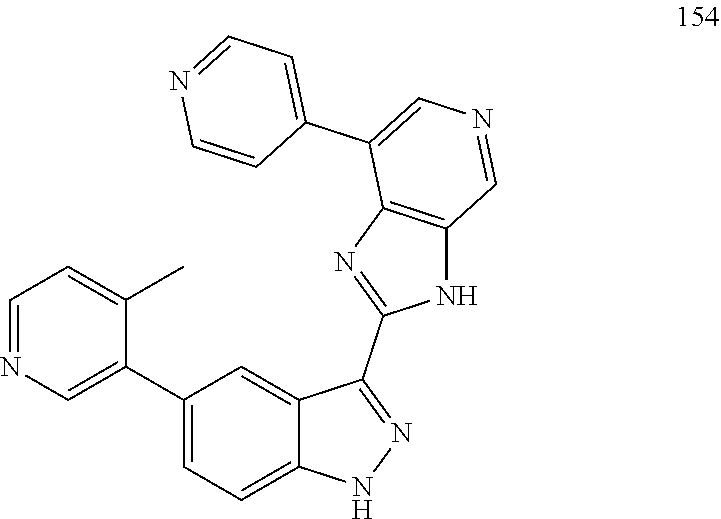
C12=CC(C3=CN=CC=C3C)=CC=C1NN=C2C1=NC2=C(N1)C=NC=C2C1=CC=NC=C1
